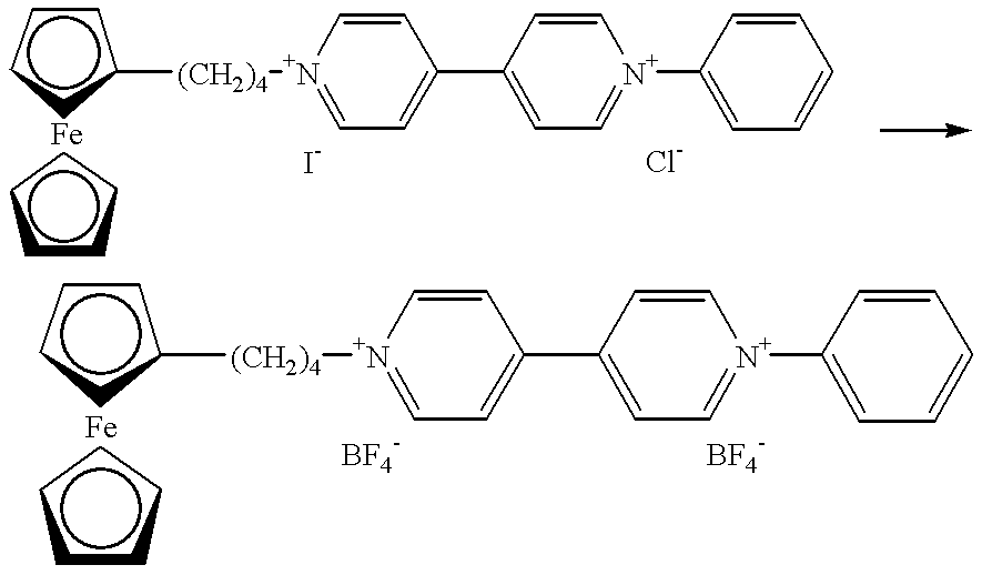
c1cccc1[(CH2)4][N+]1=CC=C(C2=CC=[N+](C3=CC=CC=C3)C=C2)C=C1.c1cccc1.c1cccc1[(CH2)4][N+]1=CC=C(C2=CC=[N+](C3=CC=CC=C3)C=C2)C=C1.c1cccc1
